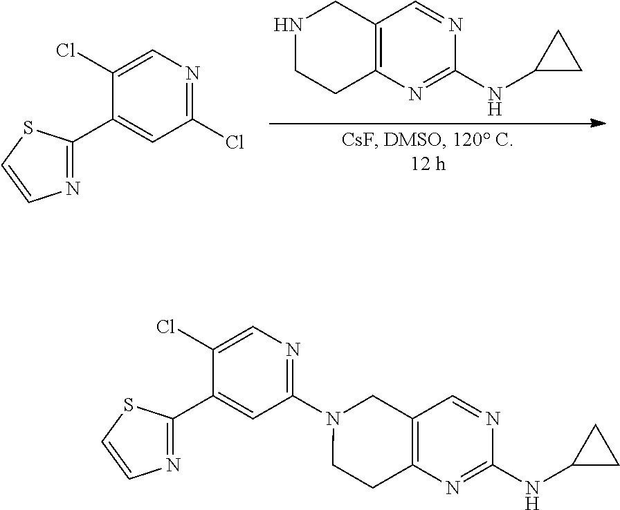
C12=C(N=C(NC3CC3)N=C1)CCNC2.N1=C(C2=CC(Cl)=NC=C2Cl)SC=C1.C1(C2=CC(N3CCC4=C(C3)C=NC(NC3CC3)=N4)=NC=C2Cl)=NC=CS1
